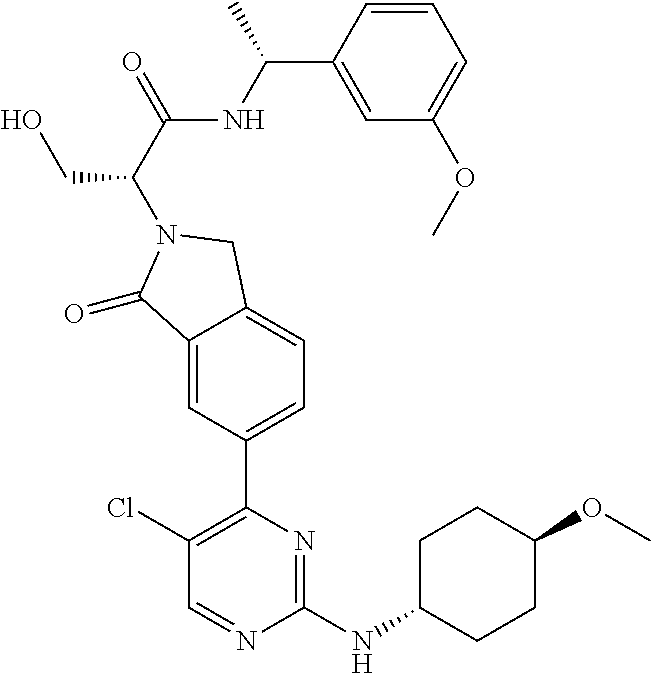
C1(Cl)=C(C2=CC=C3C(=C2)C(=O)N(C(C(=O)NC(C2=CC(OC)=CC=C2)C)CO)C3)N=C(NC2CCC(OC)CC2)N=C1
